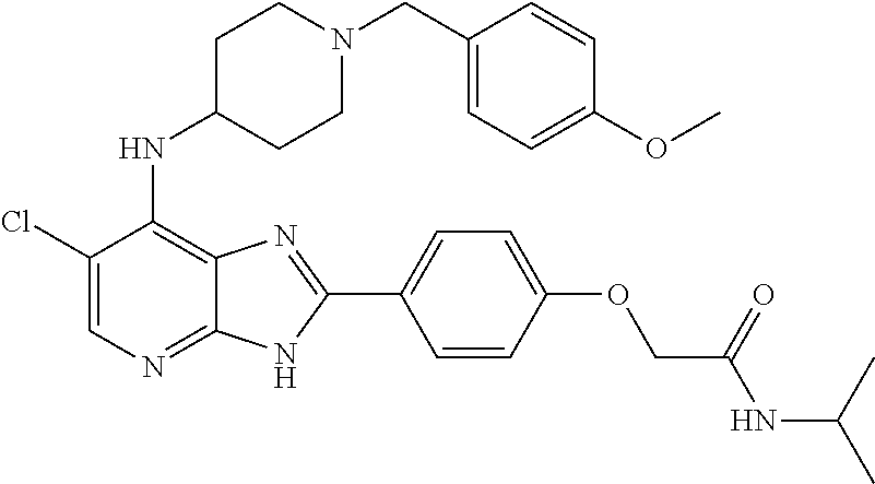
C1(Cl)=CN=C2C(=C1NC1CCN(CC3=CC=C(OC)C=C3)CC1)N=C(C1=CC=C(OCC(NC(C)C)=O)C=C1)N2
